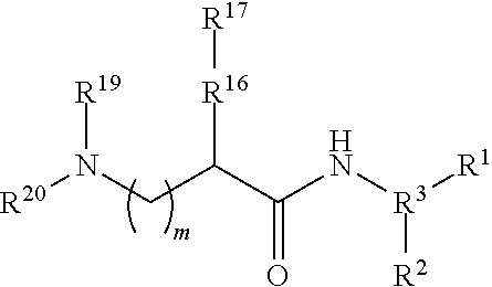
[R20]N(CC(C(N[R3]([R1])[R2])=O)[R16][R17])[R19]
